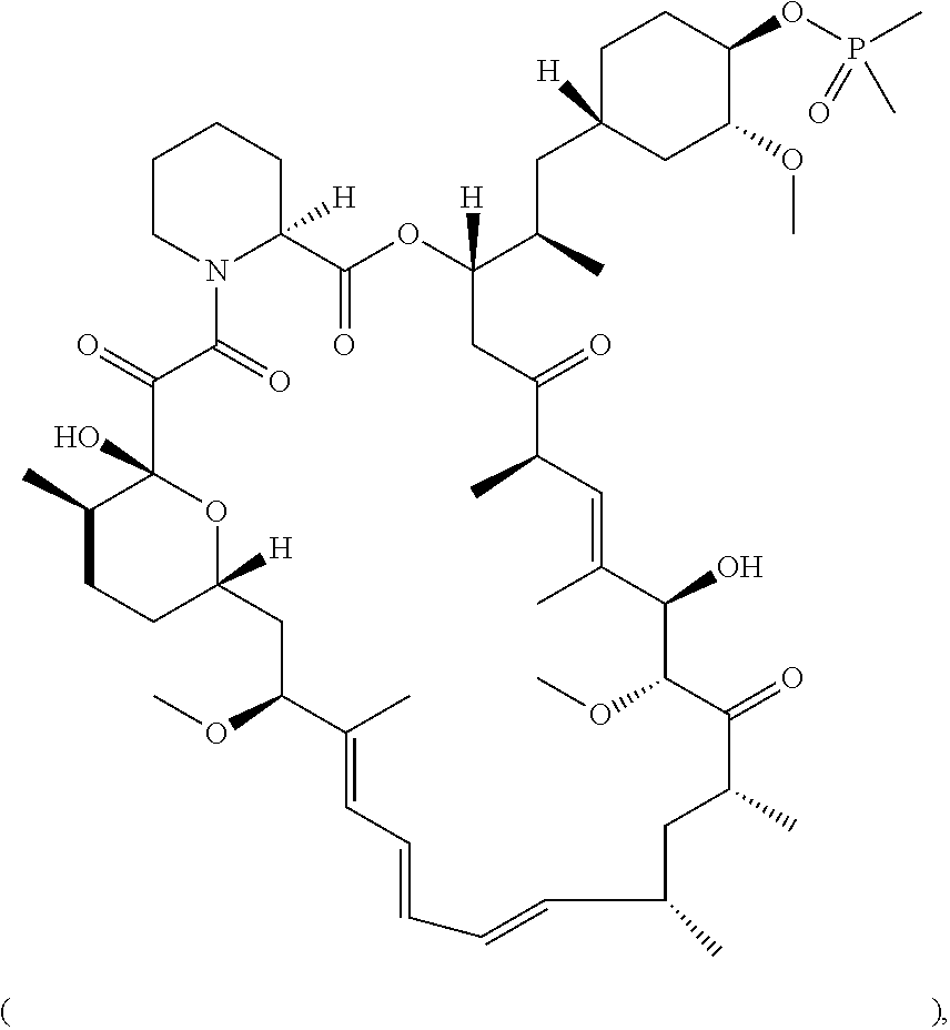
C1(C)CCC2([H])OC1(O)C(=O)C(=O)N1C([H])(C(=O)OC(C(C)CC3([H])CC(OC)C(OP(C)(=O)C)CC3)([H])CC(=O)C(C)C=C(C)C(O)C(OC)C(=O)C(C)CC(C)C=CC=CC=C(C)C(OC)C2)CCCC1
